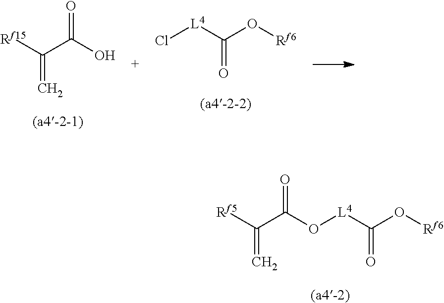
[Rf5]C(C(O[L4]C(O[Rf6])=O)=O)=C.[Rf15]C(C(O)=O)=C.Cl[L4]C(O[Rf6])=O
